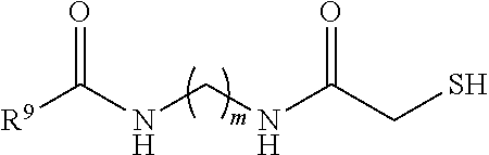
[R9]C(NCNC(CS)=O)=O
